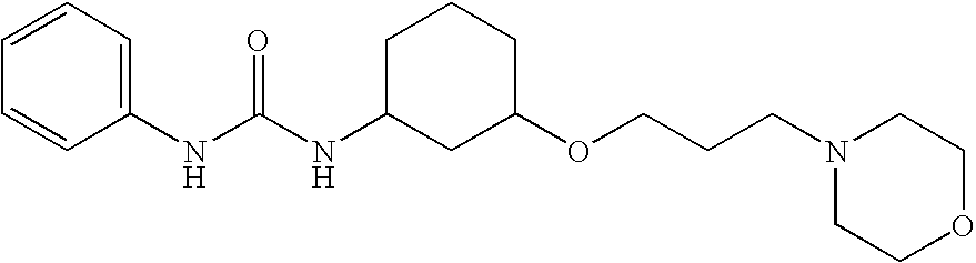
C1=CC=C(NC(NC2CC(OCCCN3CCOCC3)CCC2)=O)C=C1
